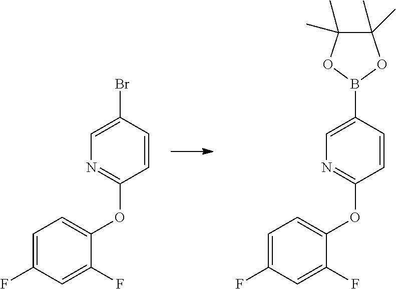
C1=C(B2OC(C)(C)C(C)(C)O2)C=CC(OC2=CC=C(F)C=C2F)=N1.C1=C(Br)C=CC(OC2=CC=C(F)C=C2F)=N1
